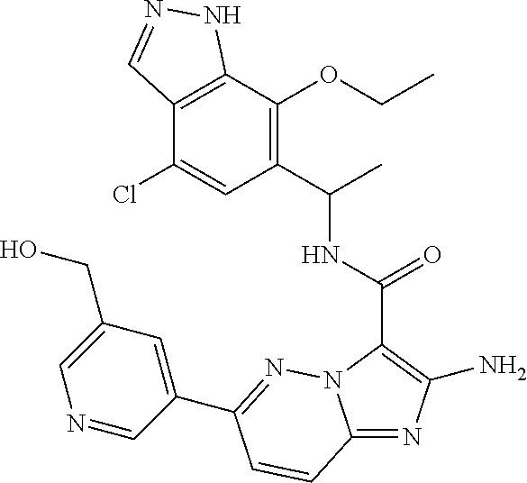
C12=NC(N)=C(C(=O)NC(C)C3=C(OCC)C4=C(C(Cl)=C3)C=NN4)N1N=C(C1=CC(CO)=CN=C1)C=C2
